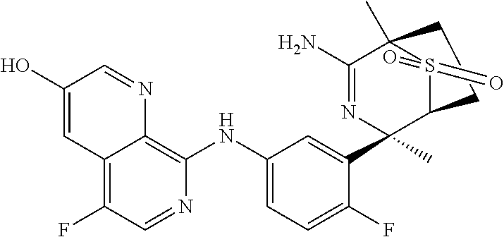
C1(NC2=CC=C(F)C(C3(C)C4S(=O)(=O)C(C)(C(N)=N3)CC4)=C2)=C2C(=C(F)C=N1)C=C(O)C=N2
